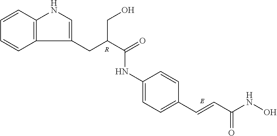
N(C1=CC=C(C=CC(NO)=O)C=C1)C(=O)C(CC1=CNC2=C1C=CC=C2)CO.[R]
